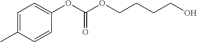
C1=CC(C)=CC=C1OC(OCCCCO)=O
